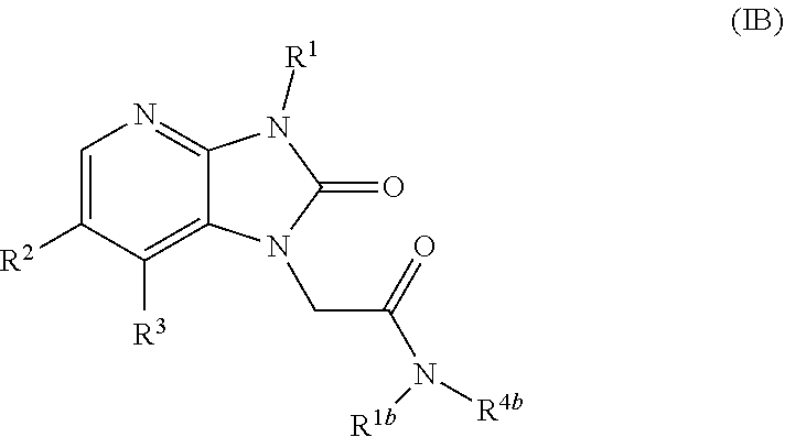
C(C(=O)N([R4b])[R1b])N1C2=C([R3])C([R2])=CN=C2N([R1])C1=O
